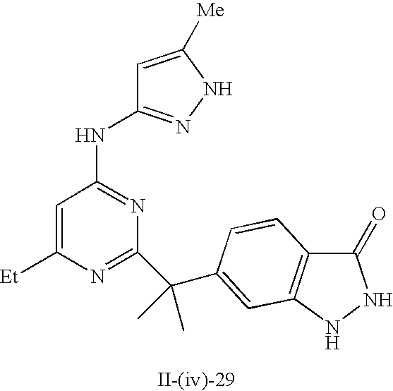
C1=C([Et])N=C(C(C2=CC3=C(C(=O)NN3)C=C2)(C)C)N=C1NC1=NNC([Me])=C1
